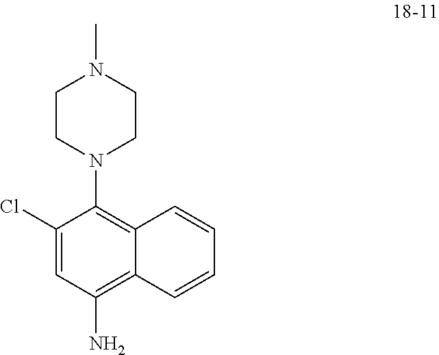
C1CN(C2=C3C(=C(N)C=C2Cl)C=CC=C3)CCN1C
